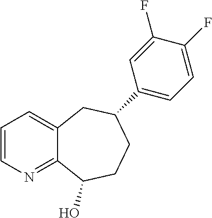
C1=CN=C2C(=C1)CC(C1=CC=C(F)C(F)=C1)CCC2O
